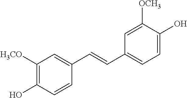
C1([H3CO])=C(O)C=CC(C=CC2=CC=C(O)C([OCH3])=C2)=C1
